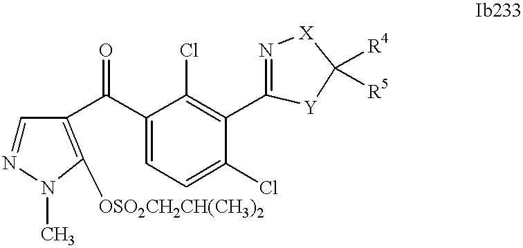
C1=NN(C)C([OSO2CH2CH(CH3)2])=C1C(C1=CC=C(Cl)C(C2=N[X]C([R4])([R5])[Y]2)=C1Cl)=O
